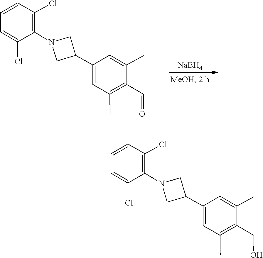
[NaBH4].C1=C(C2CN(C3=C(Cl)C=CC=C3Cl)C2)C=C(C)C(C=O)=C1C.C1=C(C2CN(C3=C(Cl)C=CC=C3Cl)C2)C=C(C)C(CO)=C1C
